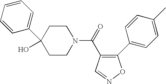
N1(C(=O)C2=C(C3=CC=C(C)C=C3)ON=C2)CCC(O)(C2=CC=CC=C2)CC1
